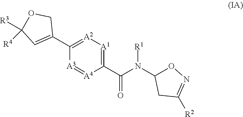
C1(C(N(C2ON=C([R2])C2)[R1])=O)=[A1][A2]=C(C2=CC([R3])([R4])OC2)[A3]=[A4]1
